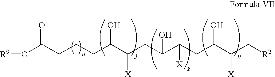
C(CCC(C(CC(C(CC(C(C[R2])[X])O)[X])O)[X])O)C(O[R9])=O
